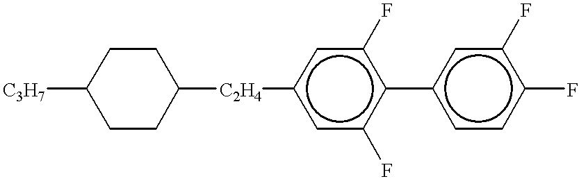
C1([C3H7])CCC([C2H4]c2cc(F)c(-c3ccc(F)c(F)c3)c(F)c2)CC1
